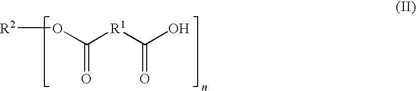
[R2]OC([R1]C(O)=O)=O
